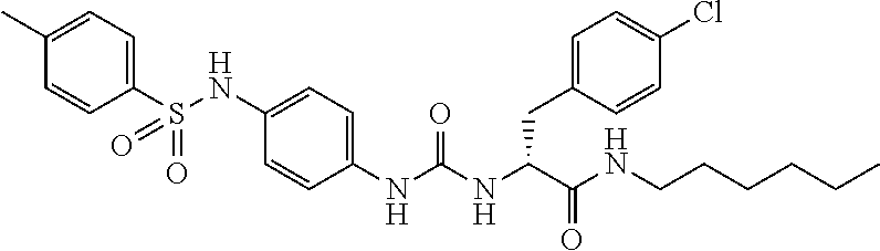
C1(C)=CC=C(S(NC2=CC=C(NC(NC(C(NCCCCCC)=O)CC3=CC=C(Cl)C=C3)=O)C=C2)(=O)=O)C=C1
